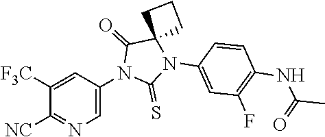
N1(C2=CN=C([NC])C([F3C])=C2)C(=S)N(C2=CC(F)=C(NC(C)=O)C=C2)C2(C1=O)CCC2
